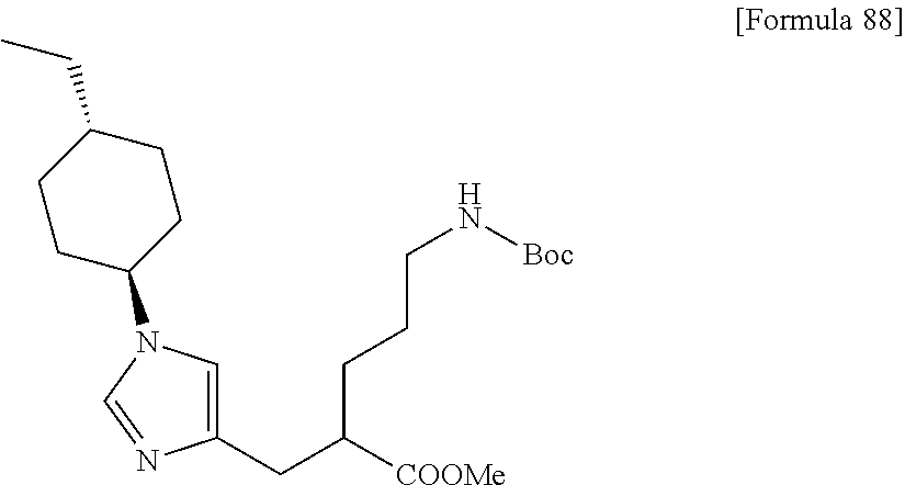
C1(CC([COOMe])CCCN[Boc])=CN(C2CCC(CC)CC2)C=N1
